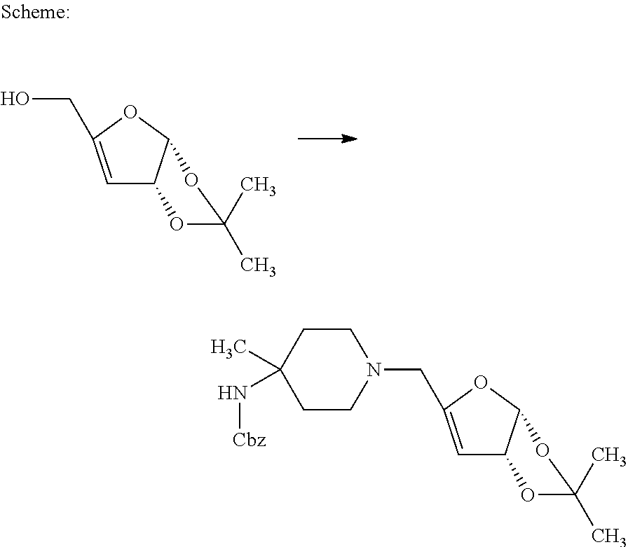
C(C1=CC2C(OC(C)(C)O2)O1)N1CCC(C)(N[Cbz])CC1.OCC1=CC2C(OC(C)(C)O2)O1
